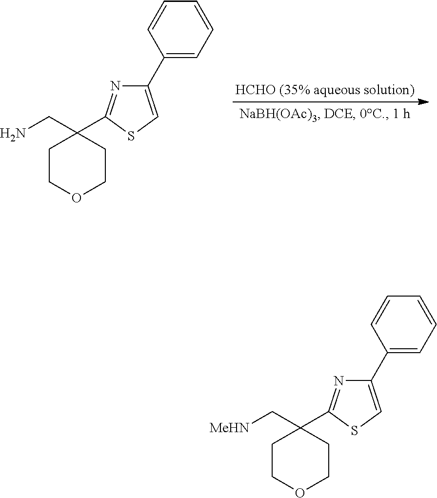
C1COCCC1(CN)C1=NC(C2=CC=CC=C2)=CS1.C1COCCC1(C[MeHN])C1=NC(C2=CC=CC=C2)=CS1
